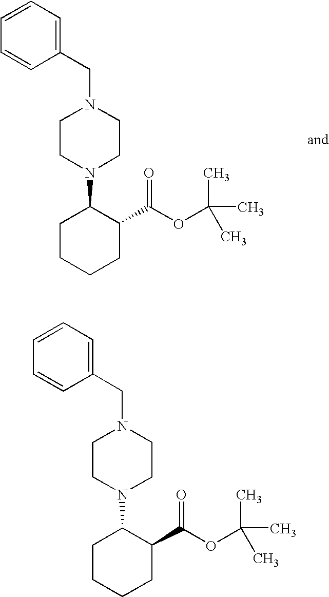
C1=CC=C(CN2CCN(C3CCCCC3C(OC(C)(C)C)=O)CC2)C=C1.C1=CC=C(CN2CCN(C3CCCCC3C(OC(C)(C)C)=O)CC2)C=C1
